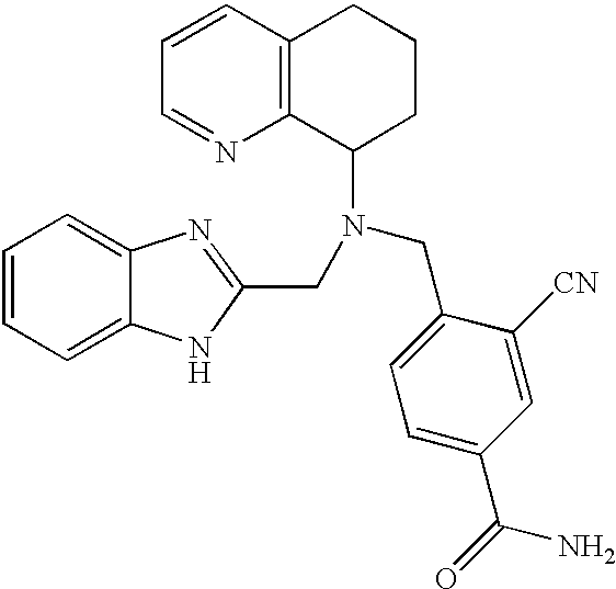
C1=CC=C2C(=C1)N=C(CN(C1CCCC3=C1N=CC=C3)CC1=CC=C(C(N)=O)C=C1[CN])N2
